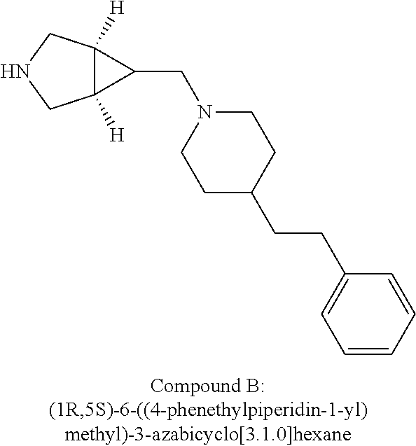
C12([H])C([H])(CNC1)C2CN1CCC(CCC2=CC=CC=C2)CC1
